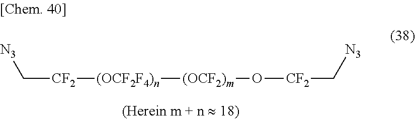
C([CF2][(OCF2F4)n][(OCF2)m]O[CF2]C[N3])[N3]
